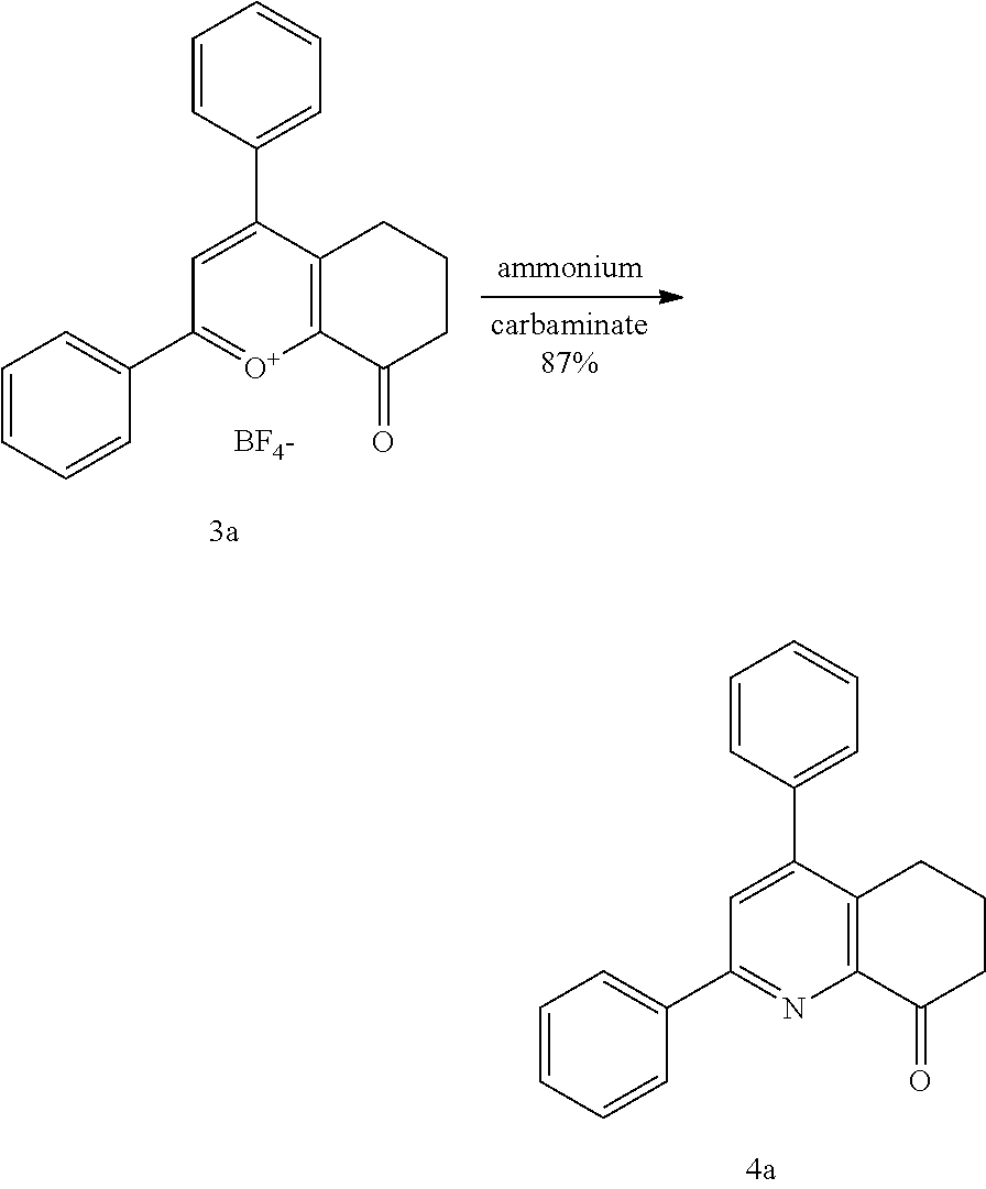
C12=C(C(C3=CC=CC=C3)=CC(C3=CC=CC=C3)=[O+]1)CCCC2=O.[BF4-].C12=C(C(C3=CC=CC=C3)=CC(C3=CC=CC=C3)=N1)CCCC2=O
